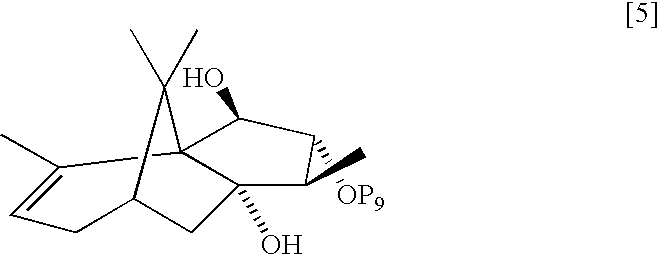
C1([OP9])C(O)C23C(C)=CCC(CC2(O)C1C)C3(C)C
